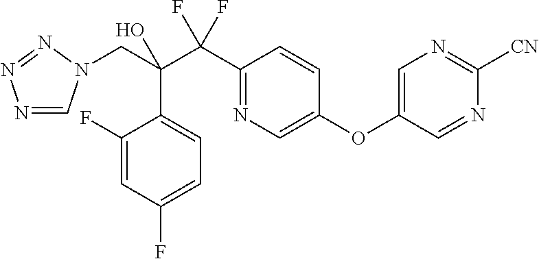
N1=CN(CC(C(C2=NC=C(OC3=CN=C([CN])N=C3)C=C2)(F)F)(O)C2=CC=C(F)C=C2F)N=N1
